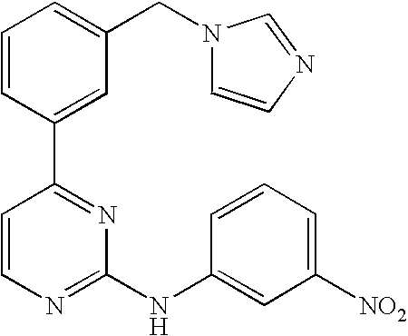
C1=CC(C2=NC(NC3=CC([NO2])=CC=C3)=NC=C2)=CC(CN2C=CN=C2)=C1
